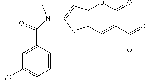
C12=C(C=C(C(=O)O)C(=O)O1)SC(N(C(C1=CC([F3C])=CC=C1)=O)C)=C2
